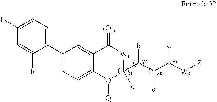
C1(C2=CC=C3C(=C2)C(=[(O)t])[W1]C([a])(C(C(C([W2][Z])[d])c)b)O3[Q])=CC=C(F)C=C1F
